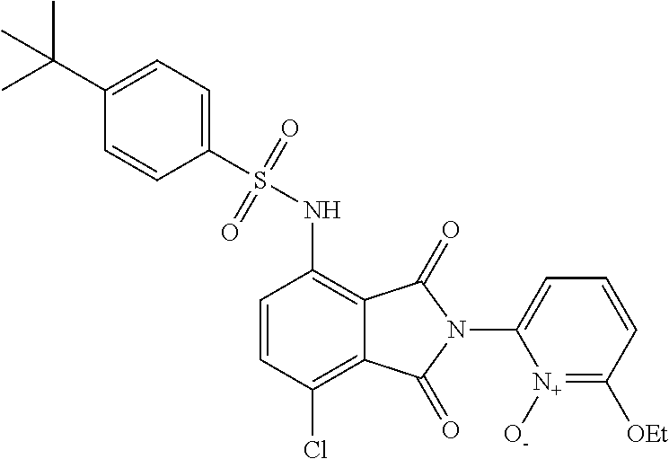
C1(S(NC2=C3C(=C(Cl)C=C2)C(=O)N(C2=CC=CC([OEt])=[N+]2[O-])C3=O)(=O)=O)=CC=C(C(C)(C)C)C=C1
